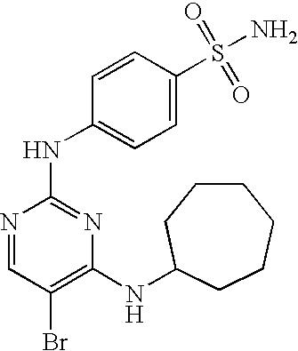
N1=CC(Br)=C(NC2CCCCCC2)N=C1NC1=CC=C(S(=O)(=O)N)C=C1
